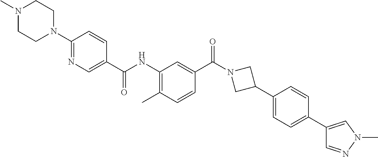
N1(C2=NC=C(C(NC3=C(C)C=CC(C(N4CC(C5=CC=C(C6=CN(C)N=C6)C=C5)C4)=O)=C3)=O)C=C2)CCN(C)CC1
